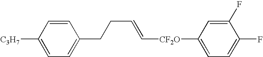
C([CF2O]C1=CC=C(F)C(F)=C1)=CCCC1=CC=C([C3H7])C=C1
